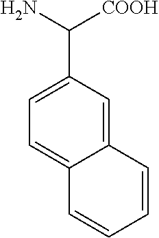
NC([COOH])C1=CC=C2C(=C1)C=CC=C2
